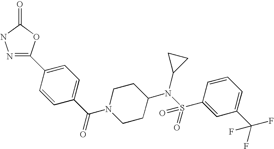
N1(C(C2=CC=C(C3=NNC(=O)O3)C=C2)=O)CCC(N(S(C2=CC(C(F)(F)F)=CC=C2)(=O)=O)C2CC2)CC1
